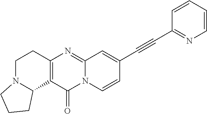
C12=NC3=C(C(=O)N1C=CC(C#CC1=NC=CC=C1)=C2)C1N(CC3)CCC1
